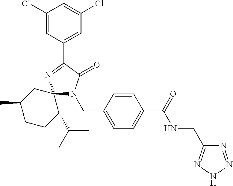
C1(Cl)=CC(C2=NC3(N(CC4=CC=C(C(=O)NCC5=NNN=N5)C=C4)C2=O)C(C(C)C)CCC(C)C3)=CC(Cl)=C1
